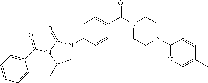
C1=C(N2CC(C)N(C(C3=CC=CC=C3)=O)C2=O)C=CC(C(N2CCN(C3=NC=C(C)C=C3C)CC2)=O)=C1
